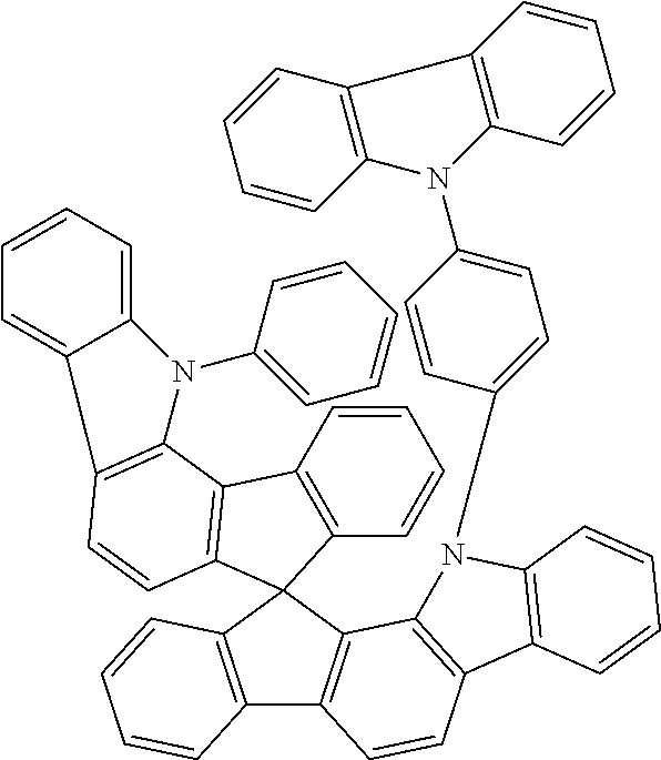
C12=C(C=CC=C1)C1(C3=C2C=CC2=C3N(C3=CC=C(N4C5=C(C=CC=C5)C5=C4C=CC=C5)C=C3)C3=C2C=CC=C3)C2=C(C=CC=C2)C2=C1C=CC1=C2N(C2=CC=CC=C2)C2=CC=CC=C12
